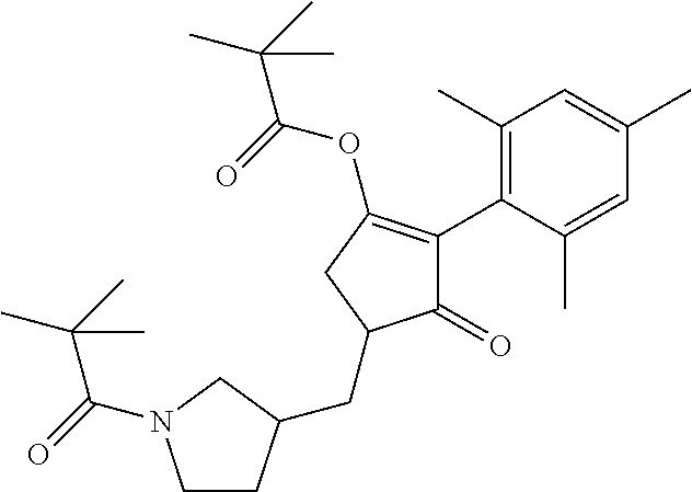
C1(=O)C(C2=C(C)C=C(C)C=C2C)=C(OC(=O)C(C)(C)C)CC1CC1CCN(C(C(C)(C)C)=O)C1
